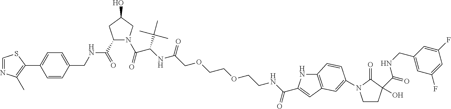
C(OCCOCCNC(=O)C1=CC2=C(N1)C=CC(N1CCC(O)(C(=O)NCC3=CC(F)=CC(F)=C3)C1=O)=C2)C(NC(C(=O)N1C(C(NCC2=CC=C(C3=C(C)N=CS3)C=C2)=O)CC(O)C1)C(C)(C)C)=O
